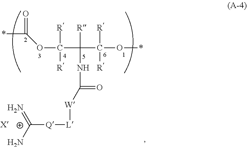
*C(=O)OC([R])([R])C([R])(NC([W][L][Q]C(=N)N)=O)C([R])([R])O*
